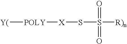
[POLY]([Y(])[X]SS([R)n])(=O)=O
